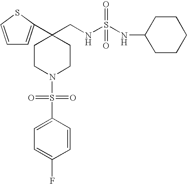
N(S(NCC1(C2=CC=CS2)CCN(S(C2=CC=C(F)C=C2)(=O)=O)CC1)(=O)=O)C1CCCCC1
